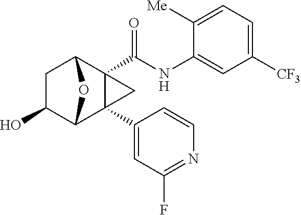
C1C(O)C2C3(C4=CC(F)=NC=C4)C(C(NC4=CC([CF3])=CC=C4[Me])=O)(C1O2)C3
